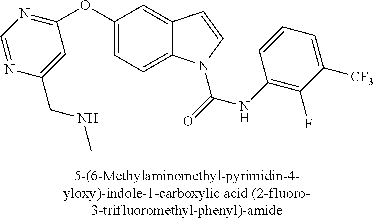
C1(OC2=NC=NC(CNC)=C2)=CC=C2C(=C1)C=CN2C(NC1=C(F)C([CF3])=CC=C1)=O
